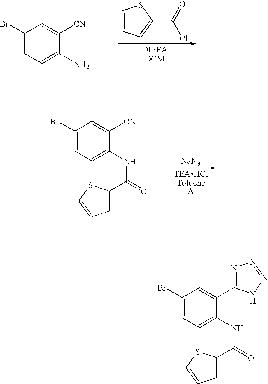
C1=CC=C(C(=O)Cl)S1.C1(Br)=CC=C(N)C([CN])=C1.[NaN3].C1(Br)=CC=C(NC(=O)C2=CC=CS2)C([CN])=C1.C1(Br)=CC=C(NC(C2=CC=CS2)=O)C(C2=NN=NN2)=C1
